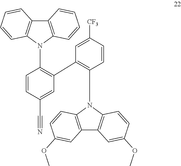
C1=CC(C#N)=CC(C2=C(N3C4=C(C5=C3C=CC(OC)=C5)C=C(OC)C=C4)C=CC([CF3])=C2)=C1N1C2=C(C3=C1C=CC=C3)C=CC=C2
